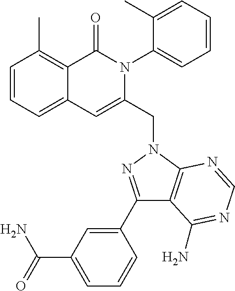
C1=CC=C2C(=C1C)C(=O)N(C1=CC=CC=C1C)C(CN1C3=C(C(C4=CC(C(=O)N)=CC=C4)=N1)C(N)=NC=N3)=C2
